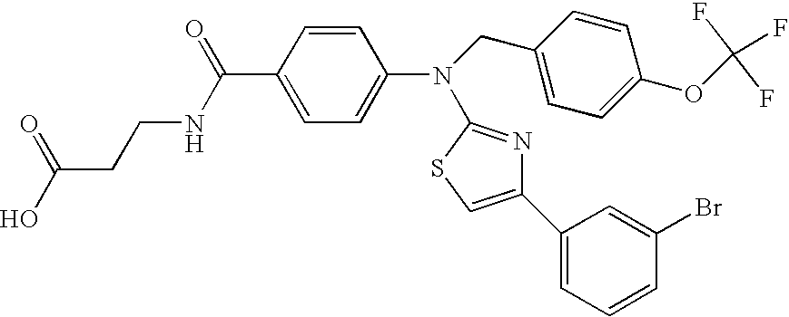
OC(CCNC(C1=CC=C(N(C2=NC(C3=CC=CC(Br)=C3)=CS2)CC2=CC=C(OC(F)(F)F)C=C2)C=C1)=O)=O
